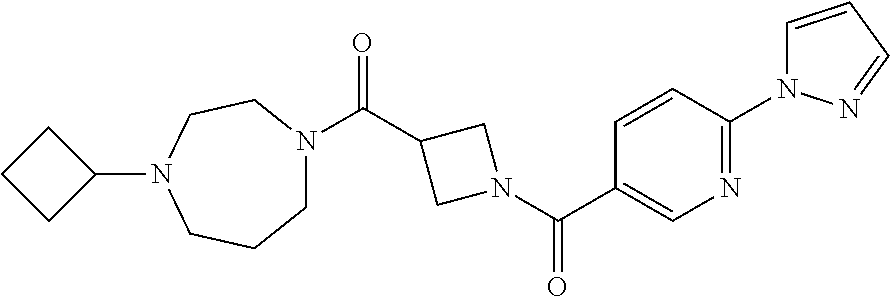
C(C1CN(C(=O)C2=CN=C(N3C=CC=N3)C=C2)C1)(N1CCCN(C2CCC2)CC1)=O
